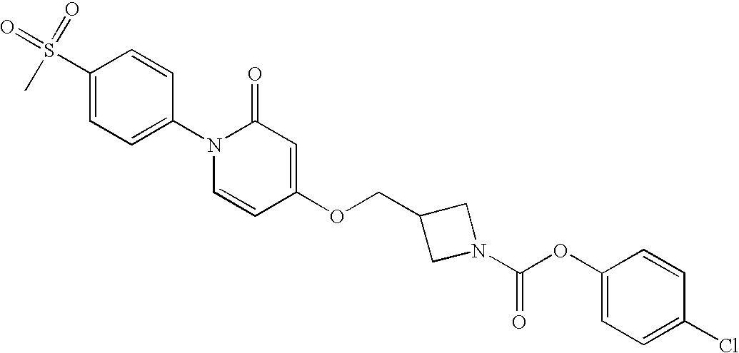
C1(S(=O)(C)=O)=CC=C(N2C=CC(OCC3CN(C(OC4=CC=C(Cl)C=C4)=O)C3)=CC2=O)C=C1
